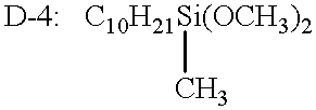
[C10H21Si(OCH3)2]C
